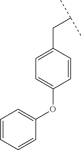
C(CC1=CC=C(OC2=CC=CC=C2)C=C1)(C)C
